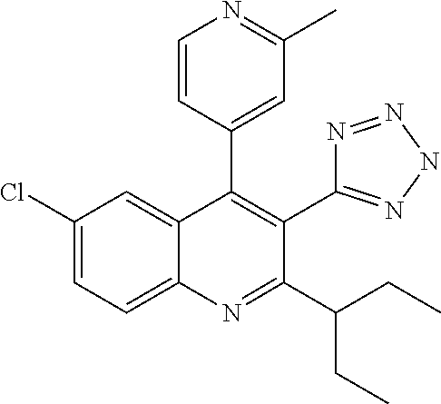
C1(Cl)=CC=C2C(=C1)C(C1=CC(C)=NC=C1)=C(C1=NNN=N1)C(C(CC)CC)=N2
